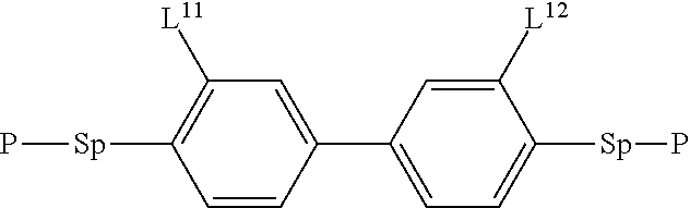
C1=C(C2=CC=C([Sp]P)C([L12])=C2)C=CC([Sp]P)=C1[L11]
